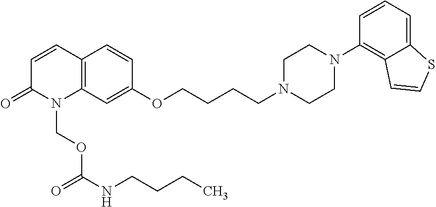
C1=CC2=C(N(COC(=O)NCCCC)C1=O)C=C(OCCCCN1CCN(C3=C4C(=CC=C3)SC=C4)CC1)C=C2
